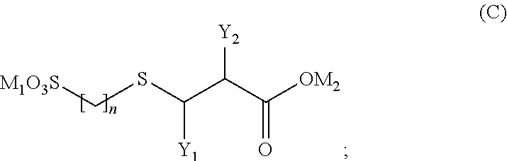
[M1O3S]CSC(C(C([OM2])=O)[Y2])[Y1]
